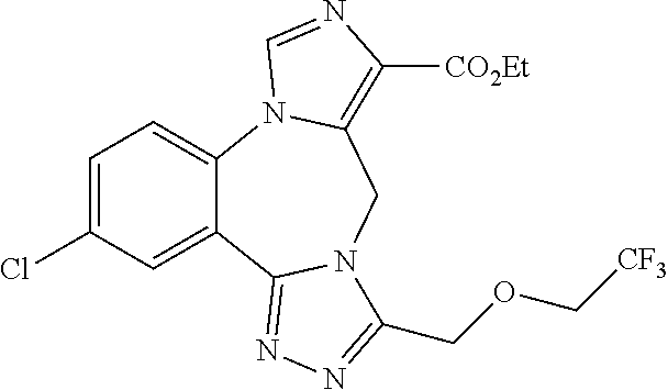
C12=CC=C(Cl)C=C1C1=NN=C(COC[CF3])N1CC1=C([CO2Et])N=CN21
